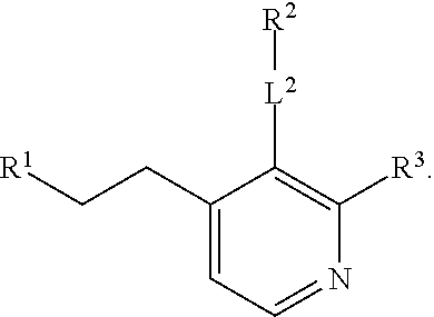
C1(CC[R1])=CC=NC([R3])=C1[L2][R2]
